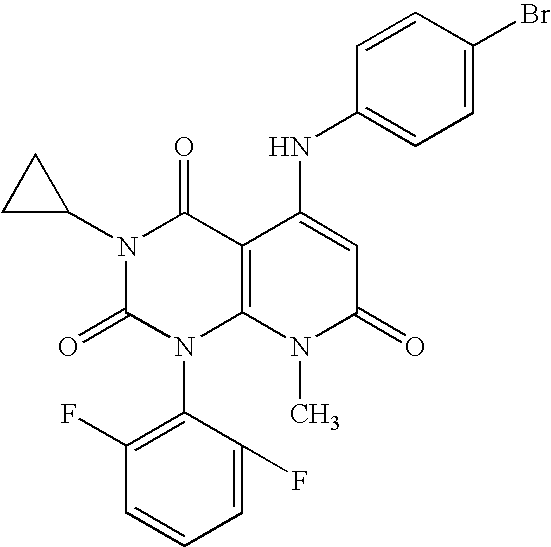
N1(C2CC2)C(=O)N(C2=C(F)C=CC=C2F)C2=C(C1=O)C(NC1=CC=C(Br)C=C1)=CC(=O)N2C
